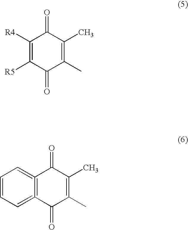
C1([R4])=C([R5])C(=O)C(C)=C(C)C1=O.C1=CC=C2=C(=C1)C(=O)C(C)=C(C)C2=O
